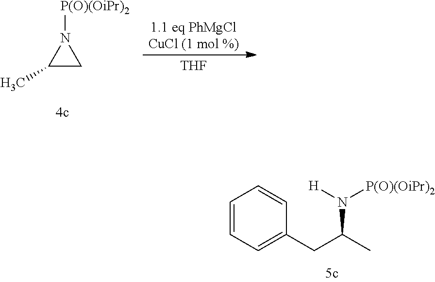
C1=CC=CC=C1CC(C)N([H])[P(O)(OiPr)2].C1(C)CN1[P(O)(OiPr)2].[THF]
